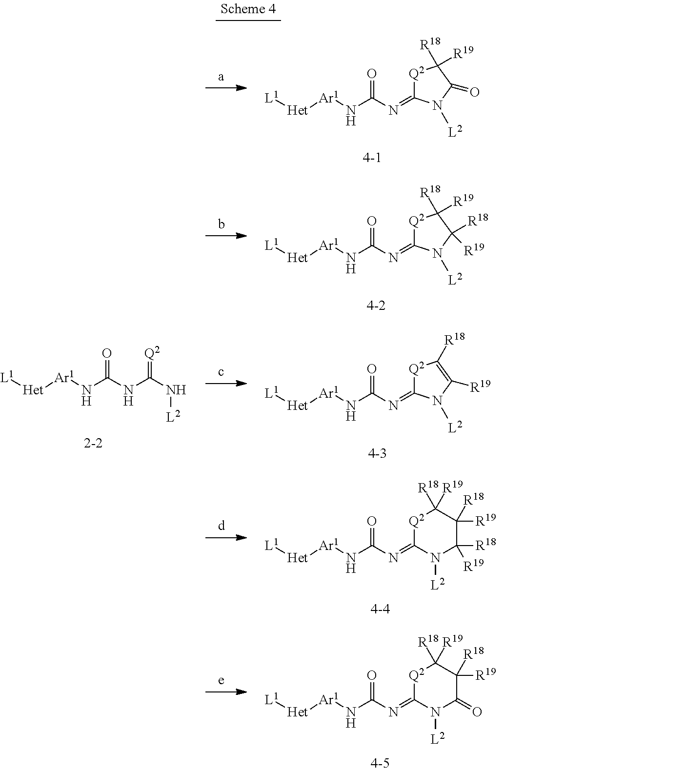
[L1][Het][Ar1]NC(N=C1[Q2]C([R18])([R19])C([R19])([R18])C(=O)N1[L2])=O.[L1][Het][Ar1]NC(N=C1[Q2]C([R18])([R19])C([R19])([R18])C([R18])([R19])N1[L2])=O.[L1][Het][Ar1]NC(N=C1[Q2]C([R18])([R19])C(=O)N1[L2])=O.[L1][Het][Ar1]NC(N=C1[Q2]C([R18])([R19])C([R18])([R19])N1[L2])=O.[L1][Het][Ar1]NC(N=C1[Q2]C([R18])=C([R19])N1[L2])=O.[L1][Het][Ar1]NC(NC(=[Q2])N[L2])=O
